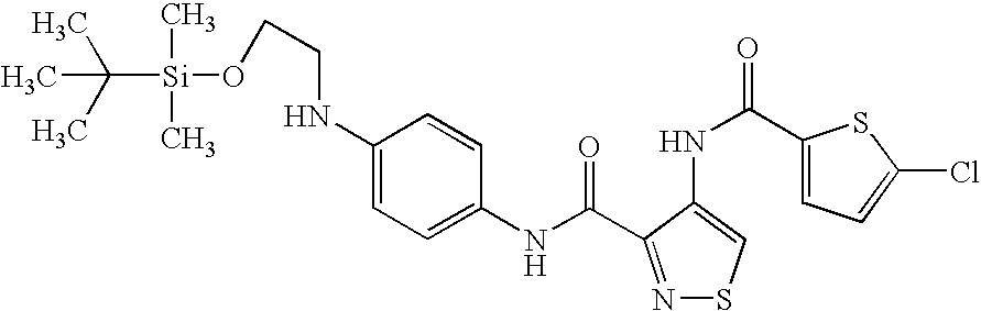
C1(NC(=O)C2=NSC=C2NC(C2=CC=C(Cl)S2)=O)=CC=C(NCCO[Si](C(C)(C)C)(C)C)C=C1
